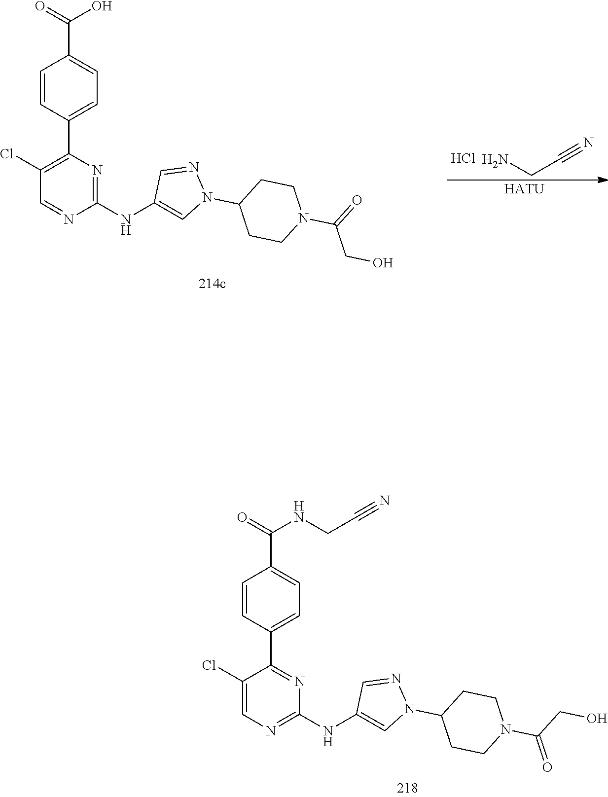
NCC#N.Cl.[HATU].C1=CC(C2=C(Cl)C=NC(NC3=CN(C4CCN(C(=O)CO)CC4)N=C3)=N2)=CC=C1C(=O)O.C1=CC(C2=NC(NC3=CN(C4CCN(C(=O)CO)CC4)N=C3)=NC=C2Cl)=CC=C1C(=O)NCC#N
